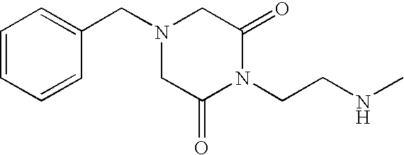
C1(=O)N(CCNC)C(=O)CN(CC2=CC=CC=C2)C1
